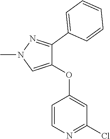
C1=CN=C(Cl)C=C1OC1=CN(C)N=C1C1=CC=CC=C1
